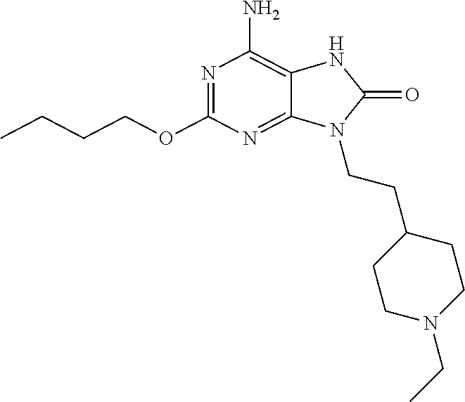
N1=C(OCCCC)N=C2C(=C1N)NC(=O)N2CCC1CCN(CC)CC1
